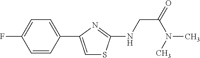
C1=CC(C2=CSC(NCC(N(C)C)=O)=N2)=CC=C1F
